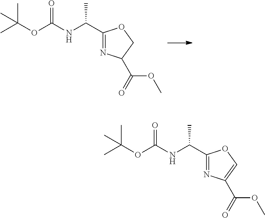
O=C(OC(C)(C)C)NC(C)C1=NC(C(OC)=O)CO1.O=C(OC(C)(C)C)NC(C)C1=NC(C(OC)=O)=CO1
